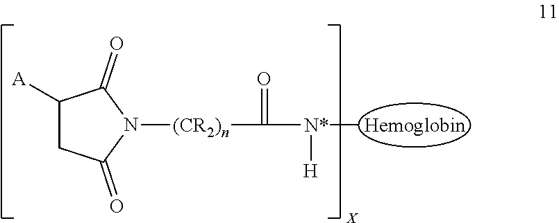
C1([A])CC(=O)N([(CR2)n]C([N*](C)[H])=O)C1=O.[X]
